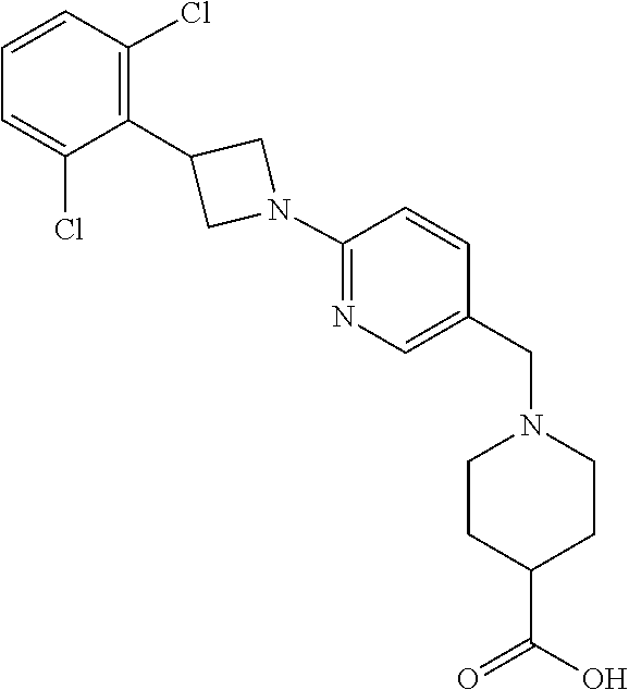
C1=CC(Cl)=C(C2CN(C3=NC=C(CN4CCC(C(=O)O)CC4)C=C3)C2)C(Cl)=C1
